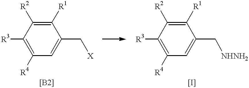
C1([R1])=C([R2])C([R3])=C([R4])C=C1C[X].C1([R1])=C([R2])C([R3])=C([R4])C=C1C[NHNH2]
